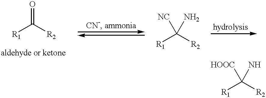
[R1]C([R2])=O.[R1]C([R2])([NC])N.[R1]C([HOOC])(N)[R2]
